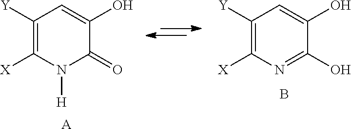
C1([Y])=C([X])N([H])C(=O)C(O)=C1.[A].C1([Y])=C([X])N=C(O)C(O)=C1.B
